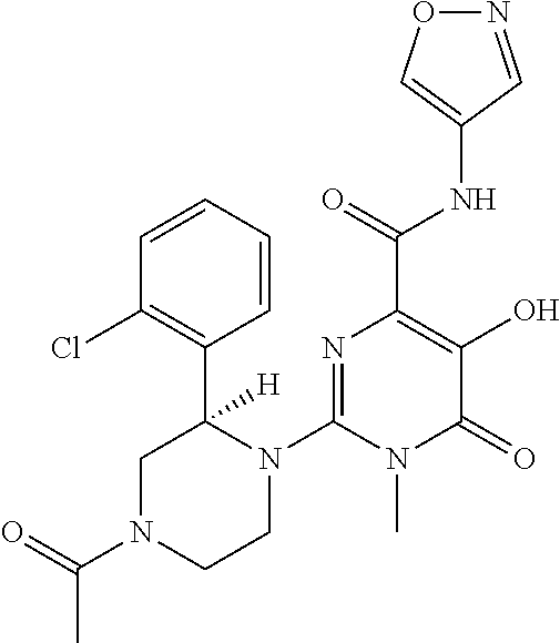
O1N=CC(NC(C2=C(O)C(=O)N(C)C(N3C(C4=C(Cl)C=CC=C4)([H])CN(C(=O)C)CC3)=N2)=O)=C1
